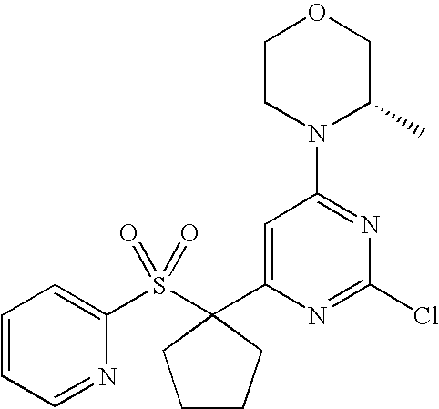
C1(S(=O)(=O)C2(C3=CC(N4C(C)COCC4)=NC(Cl)=N3)CCCC2)=CC=CC=N1
